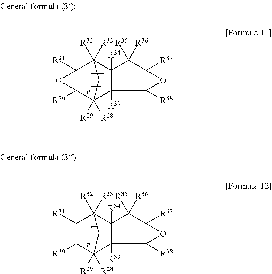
C12([R31])C([R30])(C3([R29])([R28])C4([R39])C([R34])(C1([R32])([R33])C3)C([R35])([R36])C1([R37])C4([R38])O1)O2.C1([R31])C([R30])C2([R29])([R28])C3([R39])C([R34])(C1([R32])([R33])C2)C([R35])([R36])C1([R37])C3([R38])O1
